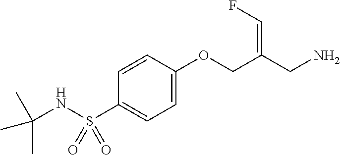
C1=CC(OCC(CN)=CF)=CC=C1S(NC(C)(C)C)(=O)=O
